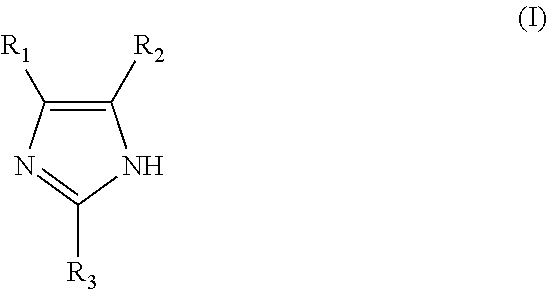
C1([R2])=C([R1])N=C([R3])N1
